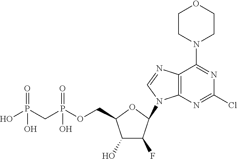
C1(O)C(F)C(N2C3=C(N=C2)C(N2CCOCC2)=NC(Cl)=N3)OC1COP(CP(O)(=O)O)(=O)O
